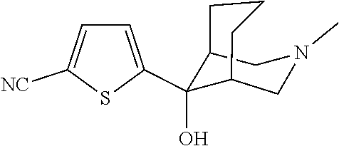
C1(O)(C2=CC=C([NC])S2)C2CCCC1CN(C)C2
